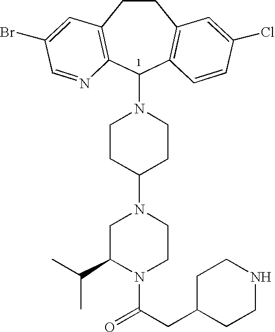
C1CC(N2CC(C(C)C)N(C(CC3CCNCC3)=O)CC2)CCN1C1C2=C(CCC3=C1C=CC(Cl)=C3)C=C(Br)C=N2
